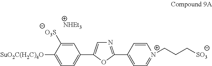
C1([SuO2C(H2C)4O])=CC=C(C2=CN=C(C3=CC=[N+](CCC[SO3])C=C3)O2)C=C1[O3S]
